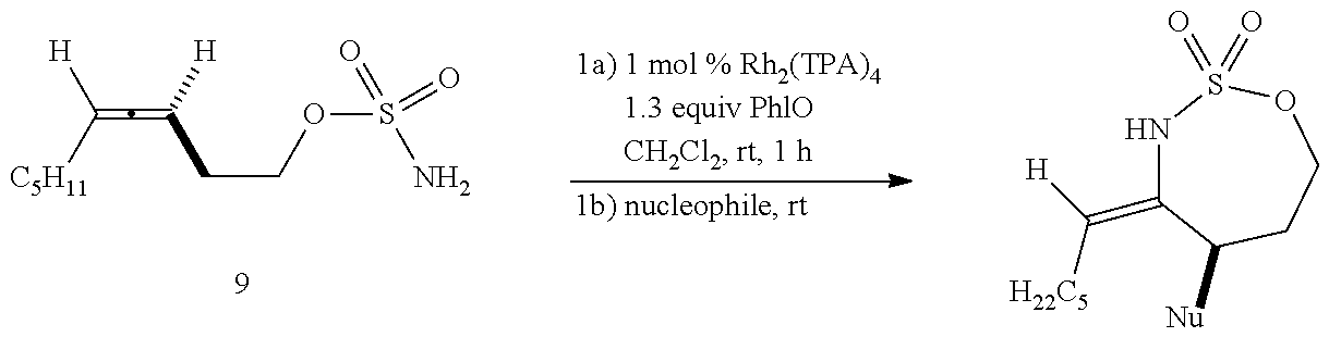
C(=C([H])CCOS(=O)(=O)N)([C5H11])[H].N1C(=C([H])[H22C5])C([Nu])CCOS1(=O)=O
